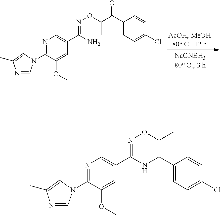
C1(N2C=NC(C)=C2)=NC=C(C(N)=NOC(C(C2=CC=C(Cl)C=C2)=O)C)C=C1OC.C1(N2C=NC(C)=C2)=NC=C(C2=NOC(C)C(C3=CC=C(Cl)C=C3)N2)C=C1OC
